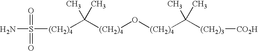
[(CH2)4](O[(CH2)4]C(C)(C)[(CH2)3][CO2H])C(C)(C)[(CH2)4]S(N)(=O)=O
